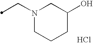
N1(CC)CCCC(O)C1.Cl
